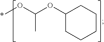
C1(OC(OC)C)CCCCC1
